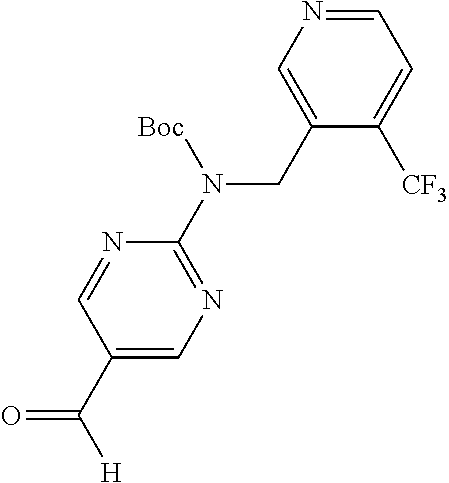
C1(CN(C2=NC=C(C([H])=O)C=N2)[Boc])=CN=CC=C1[CF3]
